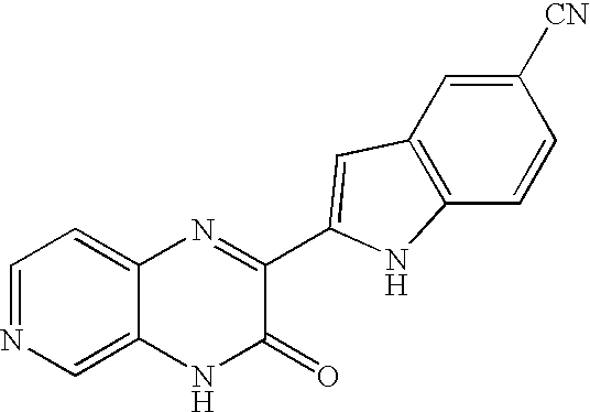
C1=C2C(=CC=N1)N=C(C1=CC3=C(C=CC([CN])=C3)N1)C(=O)N2
